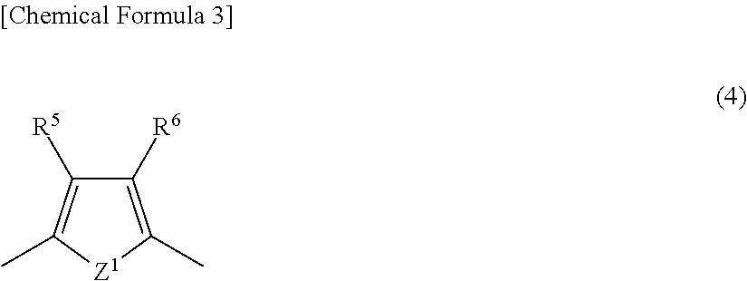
C1([R6])=C(C)[Z1]C(C)=C1[R5]
